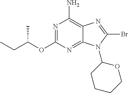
O(C1=NC(N)=C2C(=N1)N(C1CCCCO1)C(Br)=N2)C(CC)C
